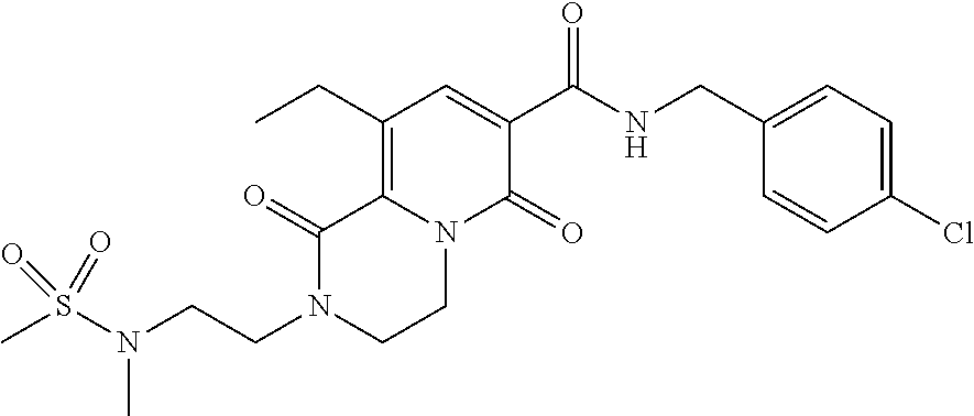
C12=C(CC)C=C(C(=O)NCC3=CC=C(Cl)C=C3)C(=O)N1CCN(CCN(S(C)(=O)=O)C)C2=O
